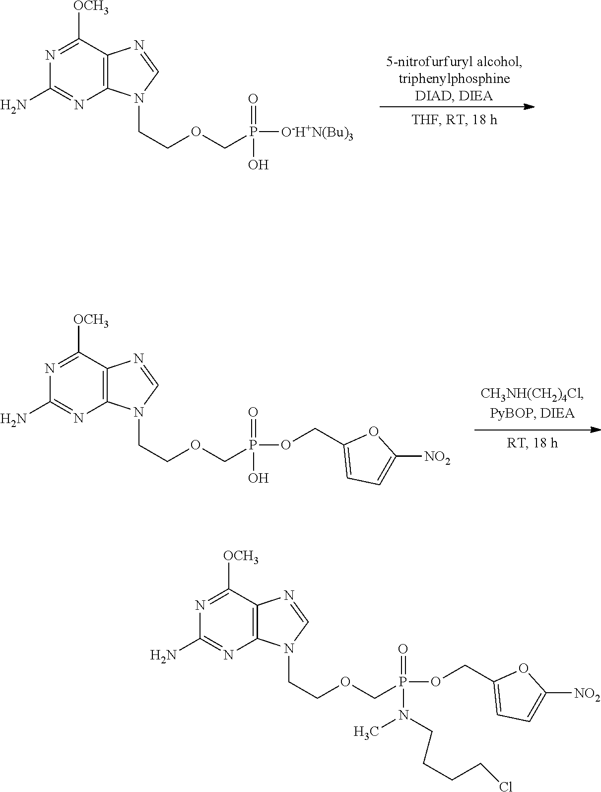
N1=C([OCH3])C2=C(N=C1N)N(CCOCP(=O)(O)[O-H+N(Bu)3])C=N2.N1=C([OCH3])C2=C(N=C1N)N(CCOCP(=O)(OCC1=CC=C([NO2])O1)O)C=N2.N1=C([OCH3])C2=C(N=C1N)N(CCOCP(=O)(OCC1=CC=C([NO2])O1)N(C)CCCCCl)C=N2
